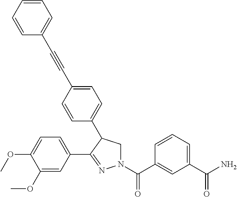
C1=C(C2=NN(C(C3=CC(C(N)=O)=CC=C3)=O)CC2C2=CC=C(C#CC3=CC=CC=C3)C=C2)C=C(OC)C(OC)=C1
